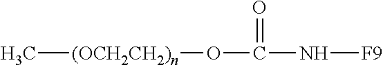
C[(OCH2CH2)n]OC(N[F9])=O
